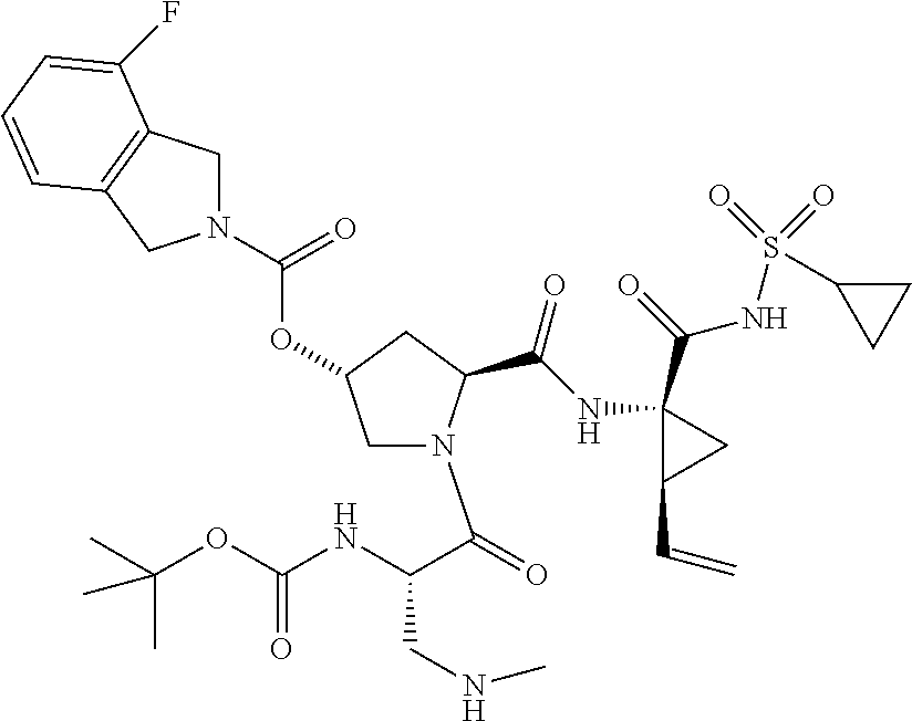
N1(C(OC2CN(C(=O)C(NC(OC(C)(C)C)=O)CNC)C(C(NC3(C(NS(=O)(=O)C4CC4)=O)C(C=C)C3)=O)C2)=O)CC2=C(C1)C=CC=C2F
